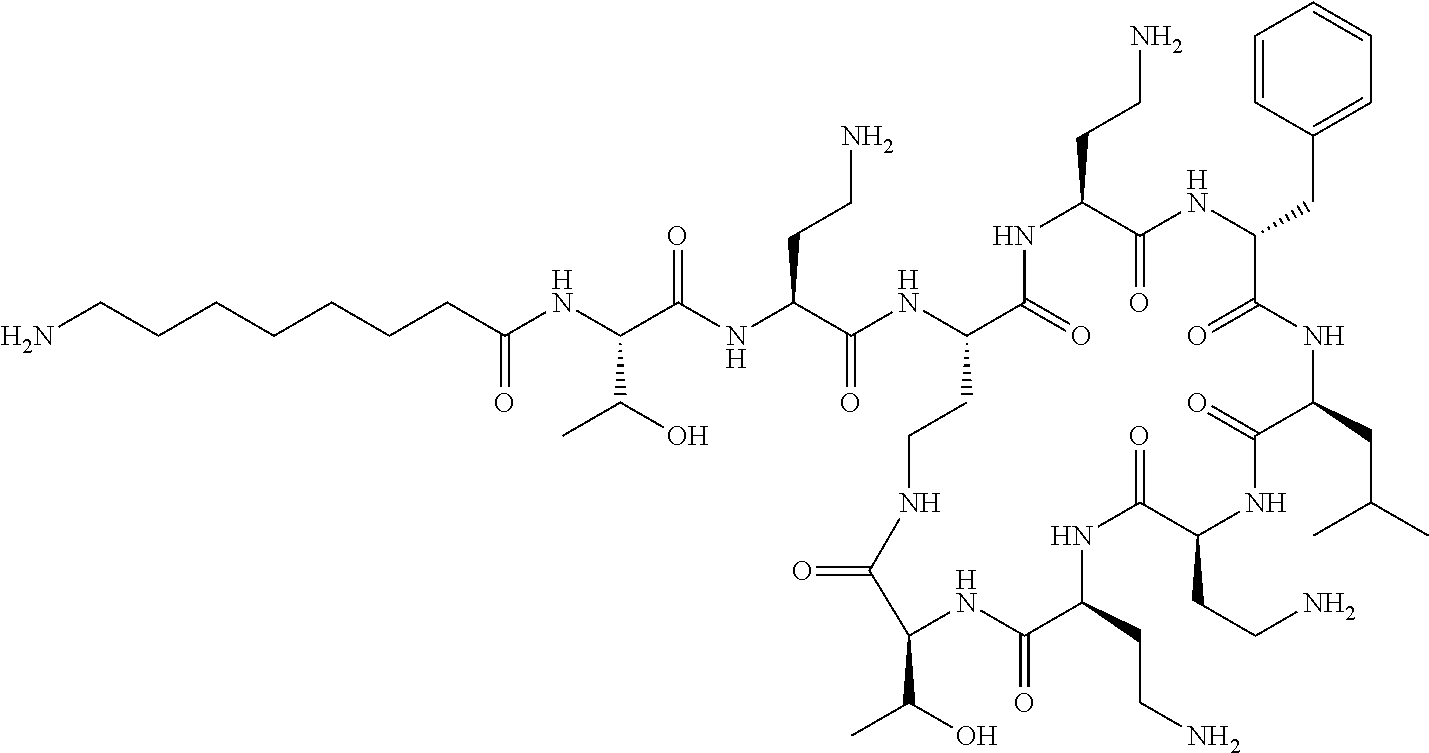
C(CC(NC(C(NC(C(NC1C(=O)NC(CCN)C(=O)NC(CC2=CC=CC=C2)C(=O)NC(CC(C)C)C(=O)NC(CCN)C(=O)NC(CCN)C(=O)NC(C(O)C)C(=O)NCC1)=O)CCN)=O)C(O)C)=O)CCCCCN
